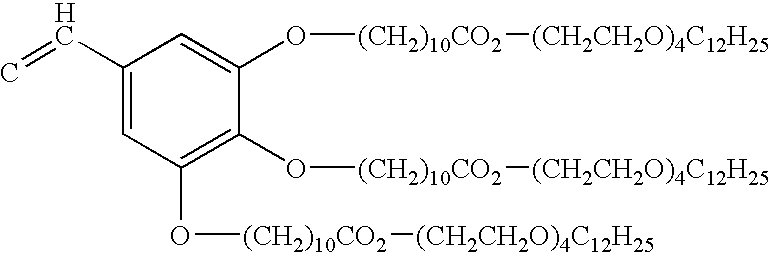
C1(C=C)=CC(O[(CH2)10CO2][(CH2CH2O)4C12H25])=C(O[(CH2)10CO2][(CH2CH2O)4C12H25])C(O[(CH2)10CO2][(CH2CH2O)4C12H25])=C1
